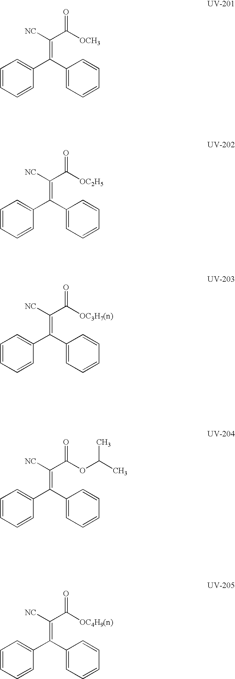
C1=CC=CC(C(C2=CC=CC=C2)=C(C([OCH3])=O)[NC])=C1.C1=CC=CC(C(C2=CC=CC=C2)=C(C([OC2H5])=O)[NC])=C1.C1=CC=CC(C(C2=CC=CC=C2)=C(C([OC3H7(n)])=O)[NC])=C1.C1=CC=CC(C(C2=CC=CC=C2)=C(C(OC(C)C)=O)[NC])=C1.C1=CC=CC(C(C2=CC=CC=C2)=C(C([OC4H9(n)])=O)[NC])=C1
